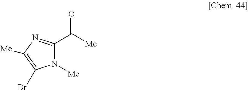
N1([Me])C(C([Me])=O)=NC([Me])=C1Br
